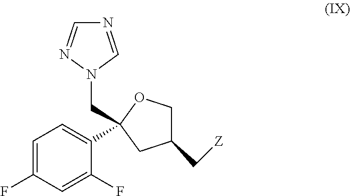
C1=C(F)C=C(F)C(C2(CN3C=NC=N3)CC(C[Z])CO2)=C1
